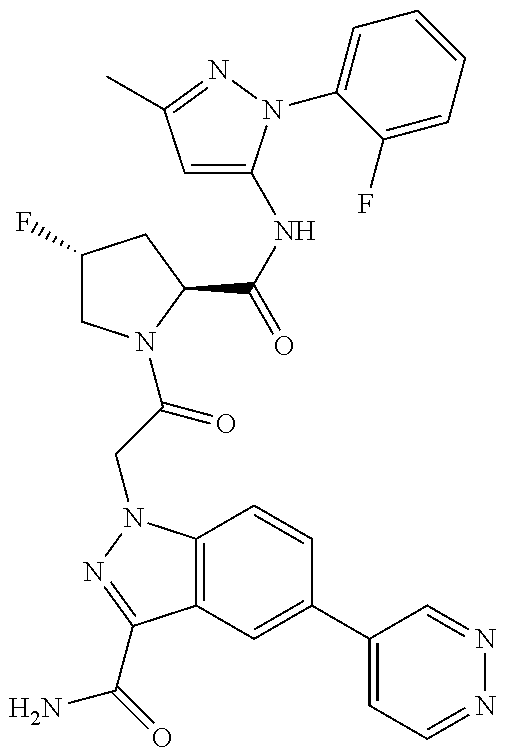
C1(F)CN(C(=O)CN2C3=C(C(C(N)=O)=N2)C=C(C2=CC=NN=C2)C=C3)C(C(NC2=CC(C)=NN2C2=CC=CC=C2F)=O)C1
